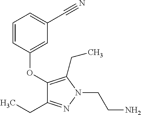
C1(OC2=CC(C#N)=CC=C2)=C(CC)N(CCN)N=C1CC
